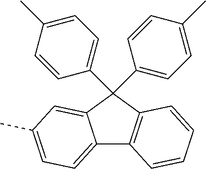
C12=CC=C(C)C=C1C(C1=CC=C(C)C=C1)(C1=CC=C(C)C=C1)C1=C2C=CC=C1
